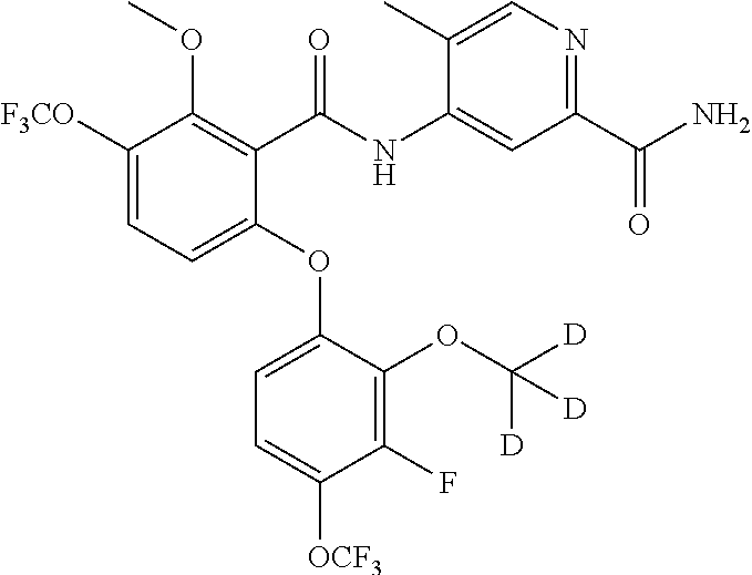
C1([F3CO])=CC=C(OC2=CC=C([OCF3])C(F)=C2OC([D])([D])[D])C(C(NC2=CC(C(N)=O)=NC=C2C)=O)=C1OC
